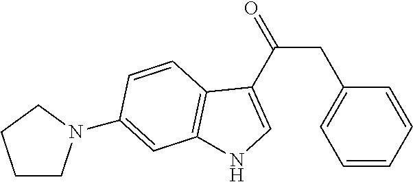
C1=CC=CC(CC(=O)C2=CNC3=C2C=CC(N2CCCC2)=C3)=C1
